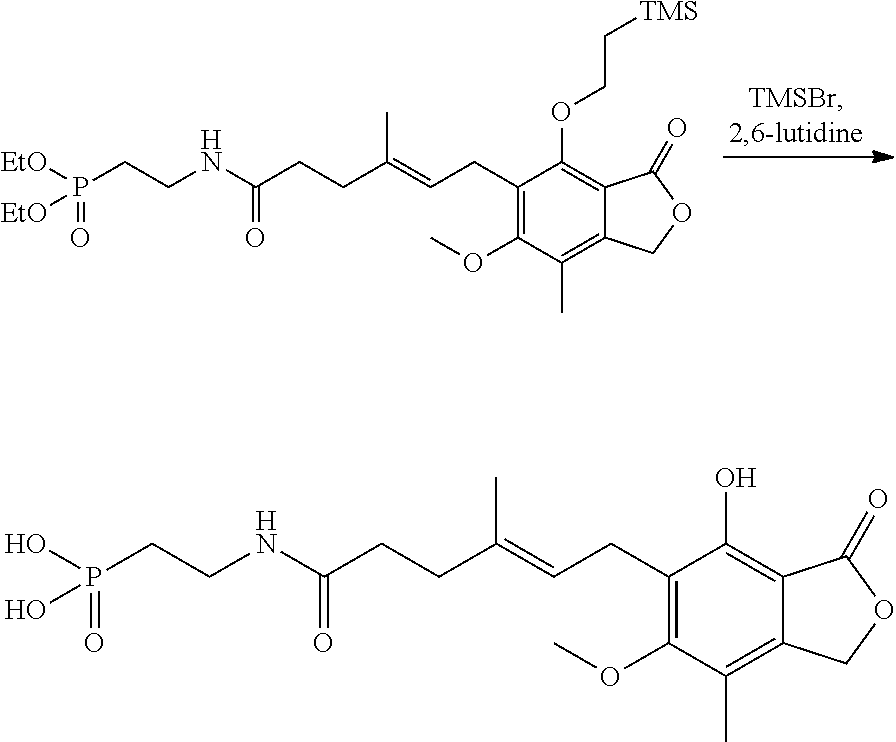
C1(OC)=C(CC=C(CCC(NCCP([EtO])(=O)[EtO])=O)C)C(OCC[TMS])=C2C(=C1C)COC2=O.C1(OC)=C(CC=C(CCC(NCCP(O)(=O)O)=O)C)C(O)=C2C(=C1C)COC2=O
